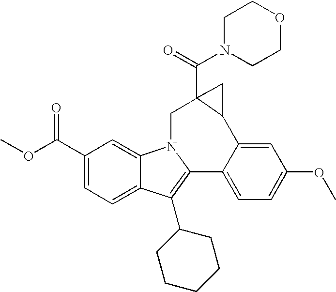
C1(C(OC)=O)=CC=C2C(=C1)N1C(=C2C2CCCCC2)C2=CC=C(OC)C=C2C2CC2(C(=O)N2CCOCC2)C1
